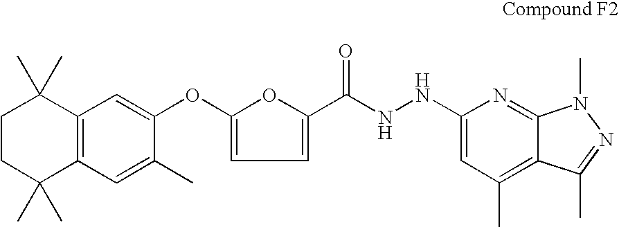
C1CC(C)(C)C2=C(C1(C)C)C=C(OC1=CC=C(C(NNC3=CC(C)=C4C(=N3)N(C)N=C4C)=O)O1)C(C)=C2
